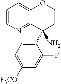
C1=CN=C2C(=C1)OCCC2(N)C1=CC=C([F3CO])C=C1F
